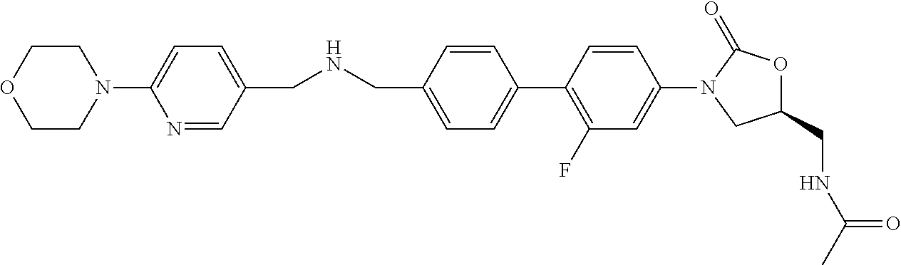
C1(CNC(=O)C)OC(=O)N(C2=CC(F)=C(C3=CC=C(CNCC4=CC=C(N5CCOCC5)N=C4)C=C3)C=C2)C1
